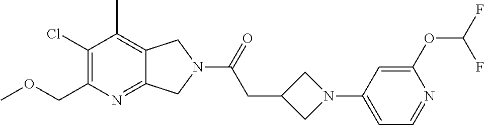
C1(Cl)=C(COC)N=C2C(=C1C)CN(C(=O)CC1CN(C3=CC=NC(OC(F)F)=C3)C1)C2
